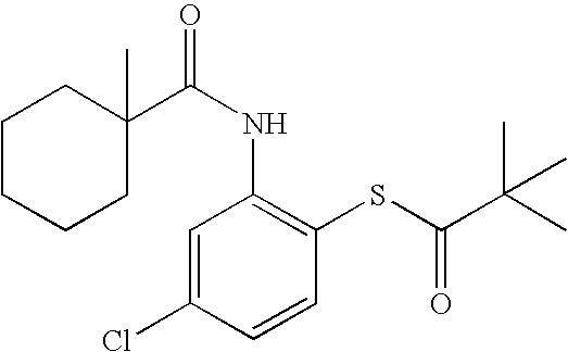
C1CCCC(C)(C(NC2=C(SC(C(C)(C)C)=O)C=CC(Cl)=C2)=O)C1
